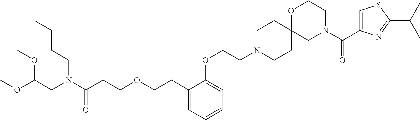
C1(CCOCCC(N(CC(OC)OC)CCCC)=O)=CC=CC=C1OCCN1CCC2(CC1)CN(C(C1=CSC(C(C)C)=N1)=O)CCO2
